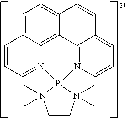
C1=C2C3=C4C(=C1)C=CC1=CC=CN(=C41)[Pt]1(N3=CC=C2)N(C)(C)CCN1(C)C
